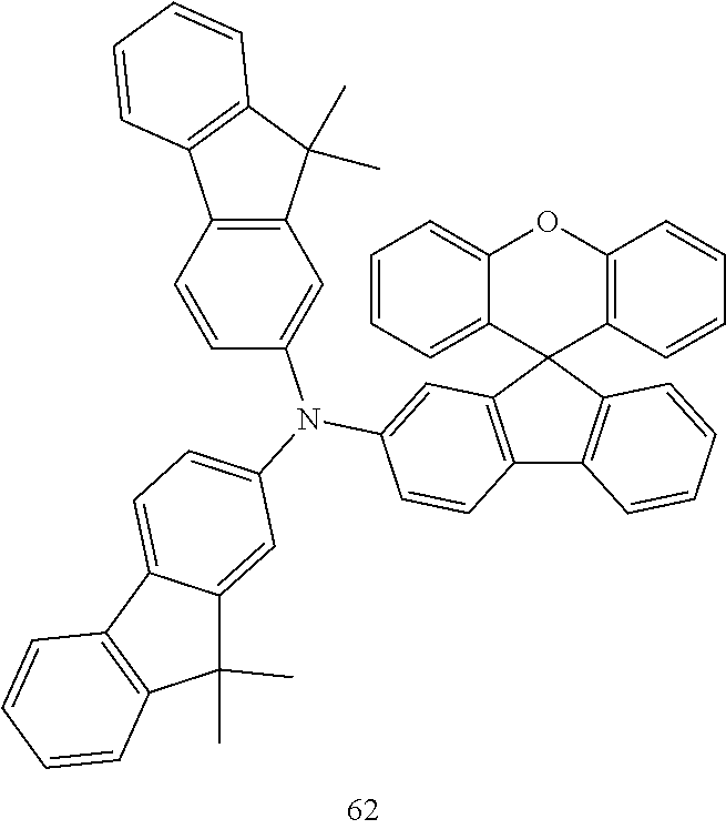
C12=C(C3(C4=C1C=CC=C4)C1=C(OC4=CC=CC=C34)C=CC=C1)C=C(N(C1=CC=C3C(=C1)C(C)(C)C1=C3C=CC=C1)C1=CC3=C(C=C1)C1=C(C3(C)C)C=CC=C1)C=C2
